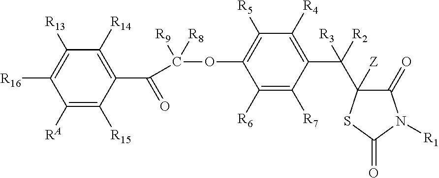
C1([RA])=C([R15])C(C(=O)C(OC2=C([R5])C([R4])=C(C(C3([Z])C(=O)N([R1])C(=O)S3)([R3])[R2])C([R7])=C2[R6])([R9])[R8])=C([R14])C([R13])=C1[R16]
